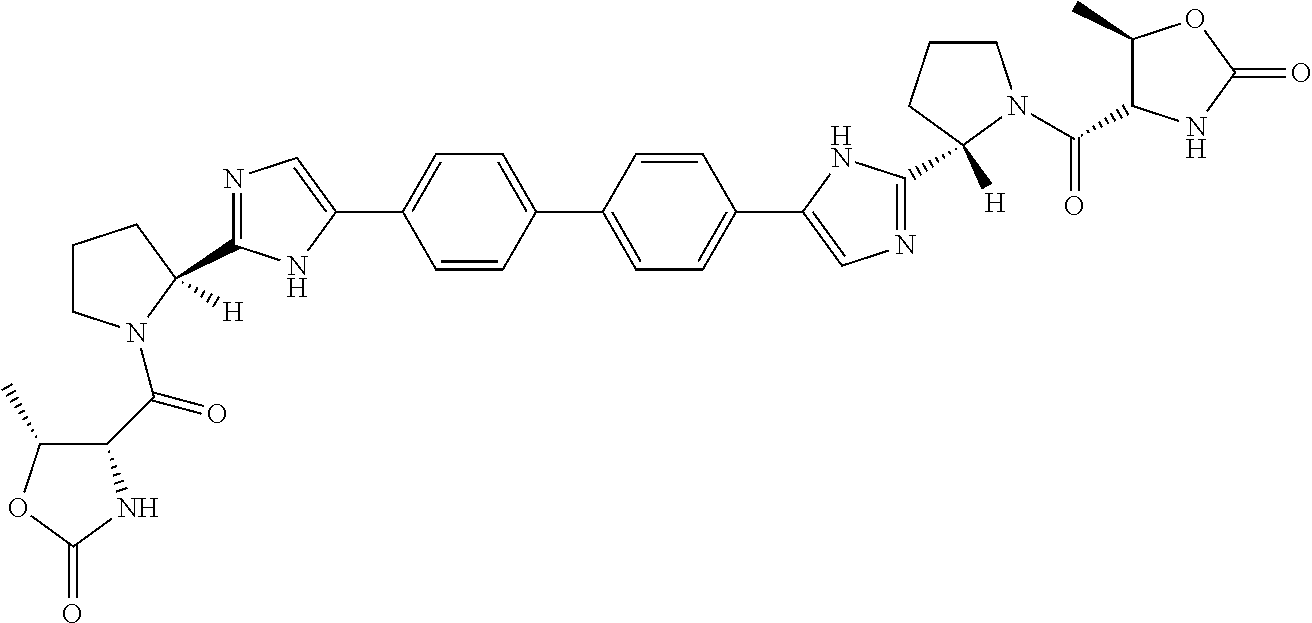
C1CN(C(C2C(C)OC(=O)N2)=O)C(C2=NC=C(C3=CC=C(C4=CC=C(C5=CN=C(C6([H])CCCN6C(=O)C6C(C)OC(=O)N6)N5)C=C4)C=C3)N2)([H])C1
